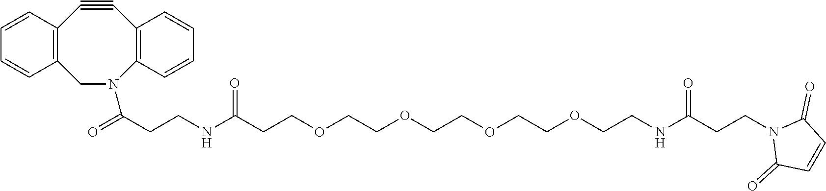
C12=C(CN(C(CCNC(CCOCCOCCOCCOCCNC(CCN3C(=O)C=CC3=O)=O)=O)=O)C3=C(C#C1)C=CC=C3)C=CC=C2
